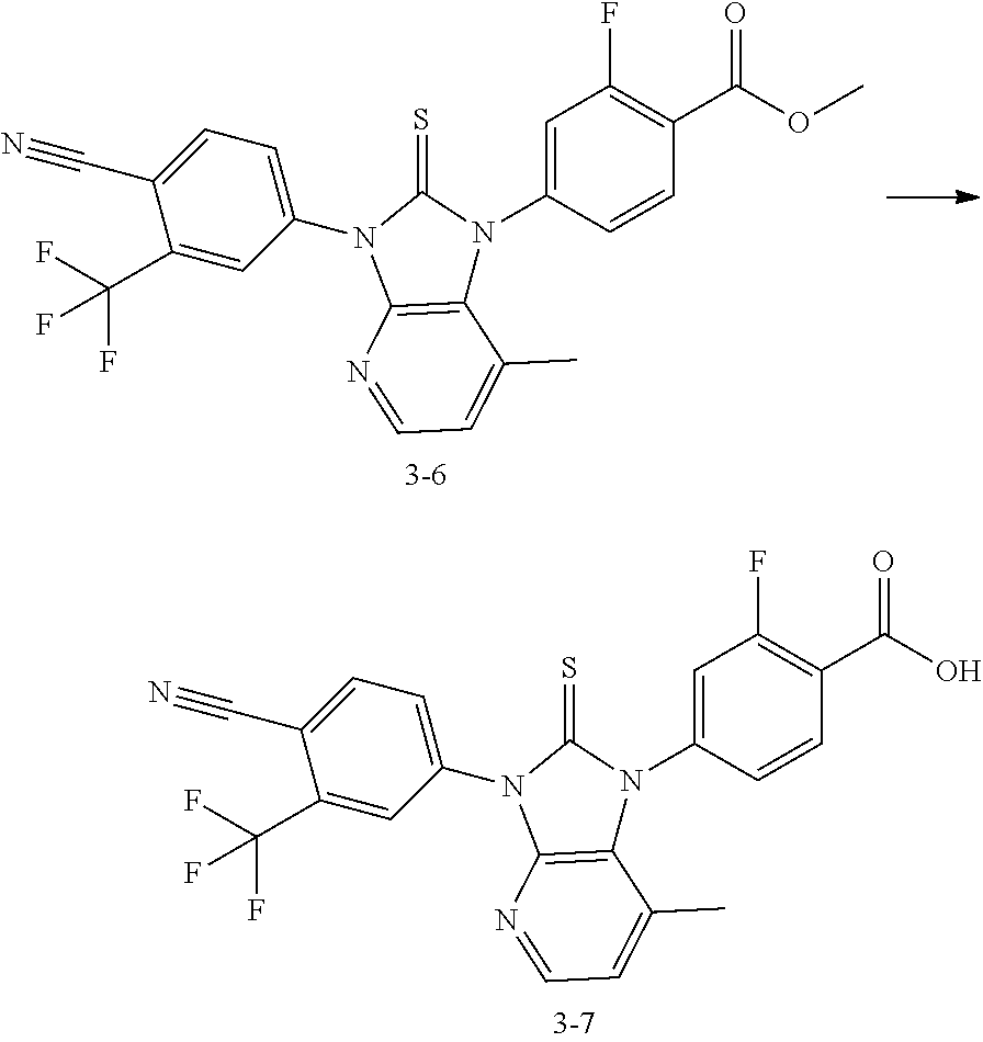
C1(C(F)(F)F)=CC(N2C3=C(N(C4=CC(F)=C(C(OC)=O)C=C4)C2=S)C(C)=CC=N3)=CC=C1C#N.C1(C(F)(F)F)=CC(N2C3=C(N(C4=CC(F)=C(C(O)=O)C=C4)C2=S)C(C)=CC=N3)=CC=C1C#N
